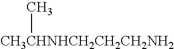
[CH3CHNHCH2CH2CH2NH2]C
